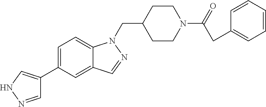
N1N=CC(C2=CC=C3C(=C2)C=NN3CC2CCN(C(=O)CC3=CC=CC=C3)CC2)=C1
